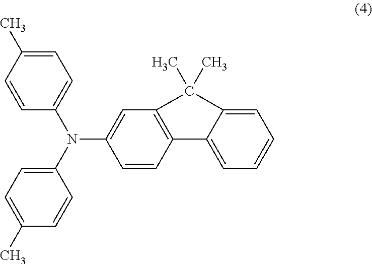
C1=C(C)C=CC(N(C2=CC3=C(C=C2)C2=CC=CC=C2C3(C)C)C2=CC=C(C)C=C2)=C1
